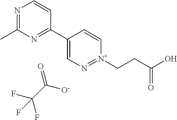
N1=C(C)N=C(C2=CN=[N+](CCC(O)=O)C=C2)C=C1.O=C([O-])C(F)(F)F
